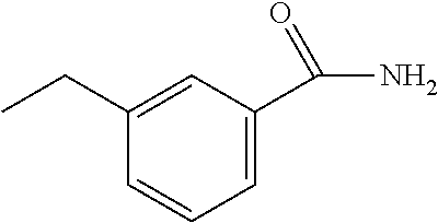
C1=C(C(N)=O)C=C(CC)C=C1
